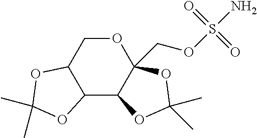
O1CC2C(C3C1(COS(N)(=O)=O)OC(C)(C)O3)OC(C)(C)O2
